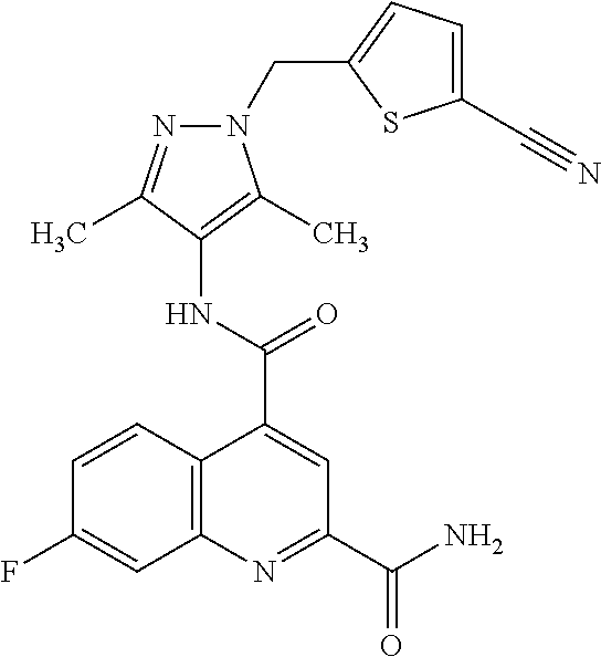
C12=C(N=C(C(=O)N)C=C1C(=O)NC1=C(C)N(CC3=CC=C(C#N)S3)N=C1C)C=C(F)C=C2
